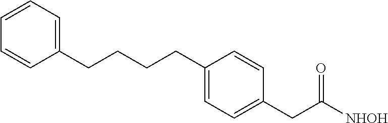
C1=CC=C(CCCCC2=CC=C(CC([NHOH])=O)C=C2)C=C1
